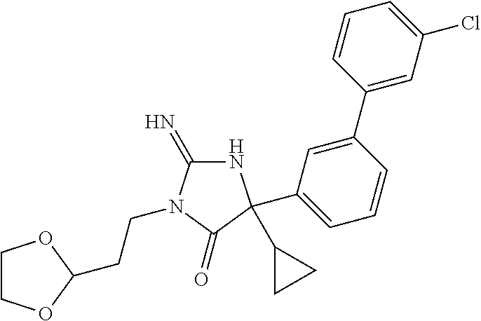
N1C(=N)N(CCC2OCCO2)C(=O)C1(C1CC1)C1=CC=CC(C2=CC(Cl)=CC=C2)=C1
